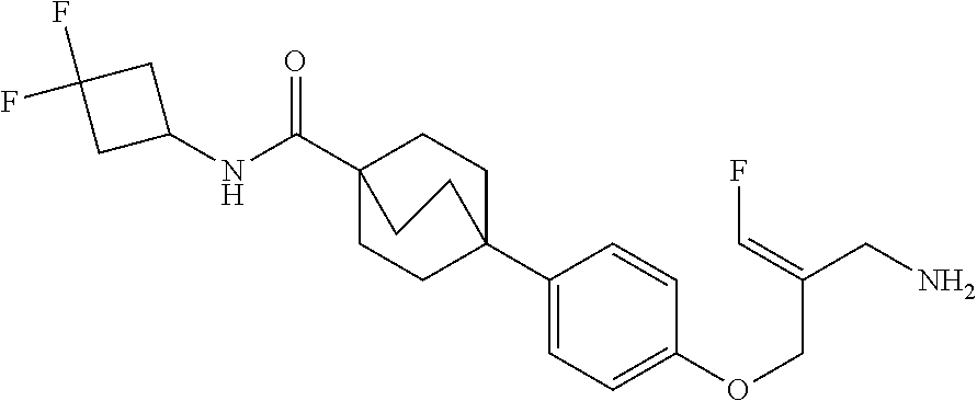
N(C(C12CCC(C3=CC=C(OCC(CN)=CF)C=C3)(CC1)CC2)=O)C1CC(F)(F)C1
